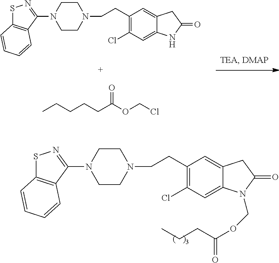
C1(CCN2CCN(C3=NSC4=C3C=CC=C4)CC2)=C(Cl)C=C2C(=C1)CC(=O)N2COC(=O)CCC.CCCCCC(OCCl)=O.C1(CCN2CCN(C3=NSC4=C3C=CC=C4)CC2)=C(Cl)C=C2C(=C1)CC(=O)N2
